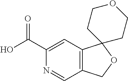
C12=C(C=C(C(O)=O)N=C1)C1(OC2)CCOCC1
